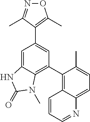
N1=C(C)C(C2=CC(C3=C4C(=CC=C3C)N=CC=C4)=C3C(=C2)NC(=O)N3C)=C(C)O1
